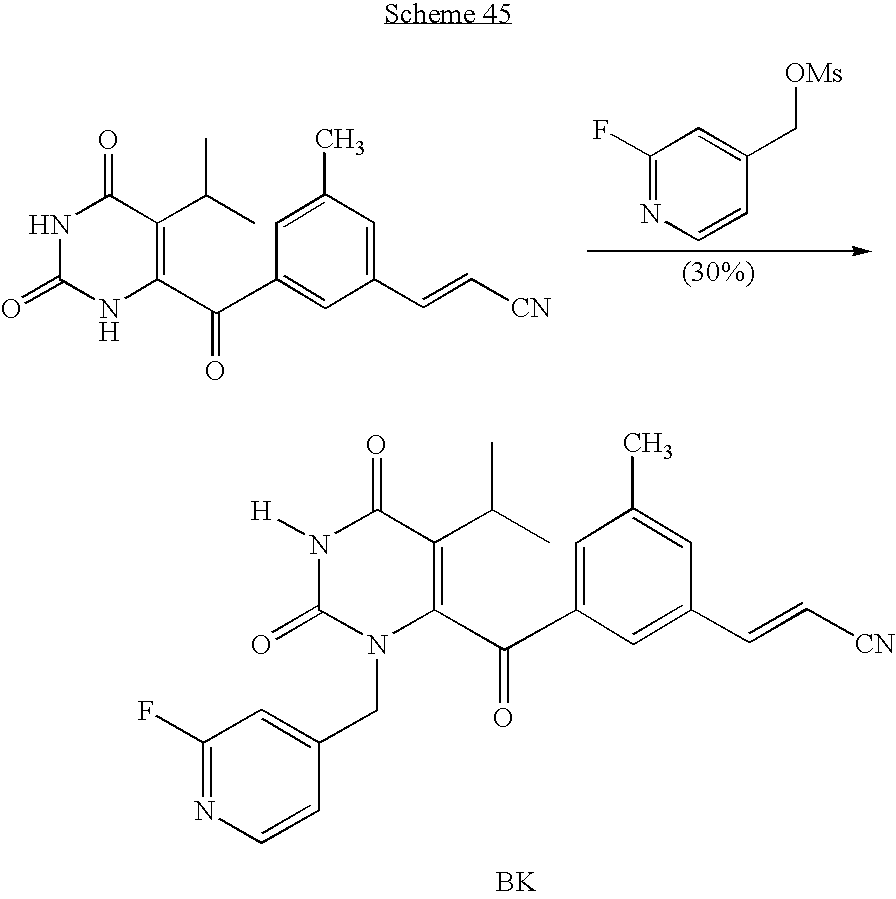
N1([H])C(=O)N(CC2=CC(F)=NC=C2)C(C(C2=CC(C)=CC(C=C[CN])=C2)=O)=C(C(C)C)C1=O.[BK].N1C(=O)NC(C(C2=CC(C=C[CN])=CC(C)=C2)=O)=C(C(C)C)C1=O.C1(F)=NC=CC(C[OMs])=C1
